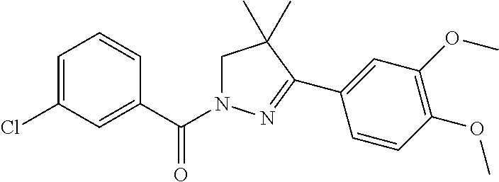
C1=C(Cl)C=C(C(N2CC(C)(C)C(C3=CC(OC)=C(OC)C=C3)=N2)=O)C=C1
